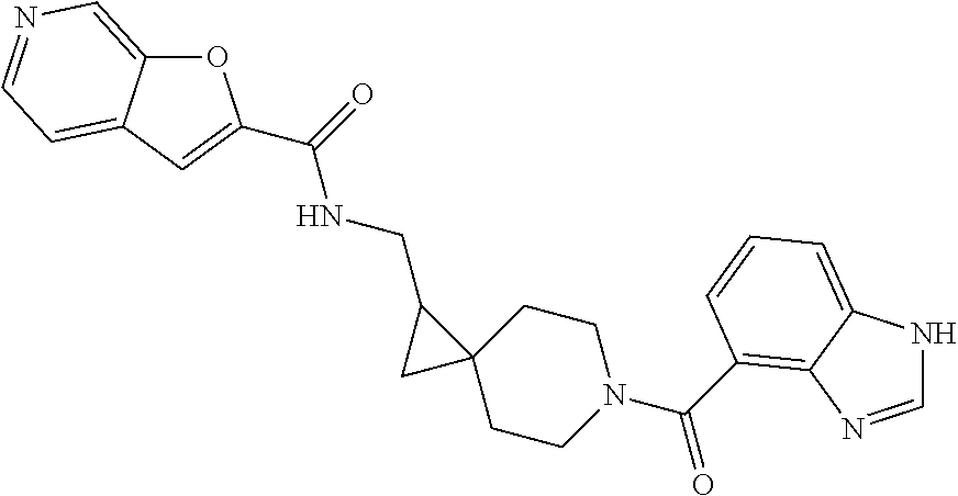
O1C2=CN=CC=C2C=C1C(=O)NCC1C2(CCN(C(=O)C3=C4C(=CC=C3)NC=N4)CC2)C1
